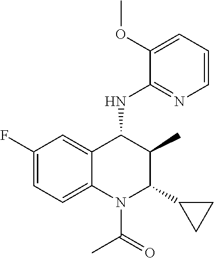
C1(F)=CC=C2C(=C1)C(NC1=NC=CC=C1OC)C(C)C(C1CC1)N2C(C)=O
